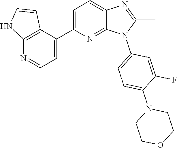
C1(C)=NC2=CC=C(C3=CC=NC4=C3C=CN4)N=C2N1C1=CC=C(N2CCOCC2)C(F)=C1
